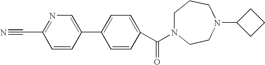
C1(C(=O)N2CCCN(C3CCC3)CC2)=CC=C(C2=CN=C(C#N)C=C2)C=C1
